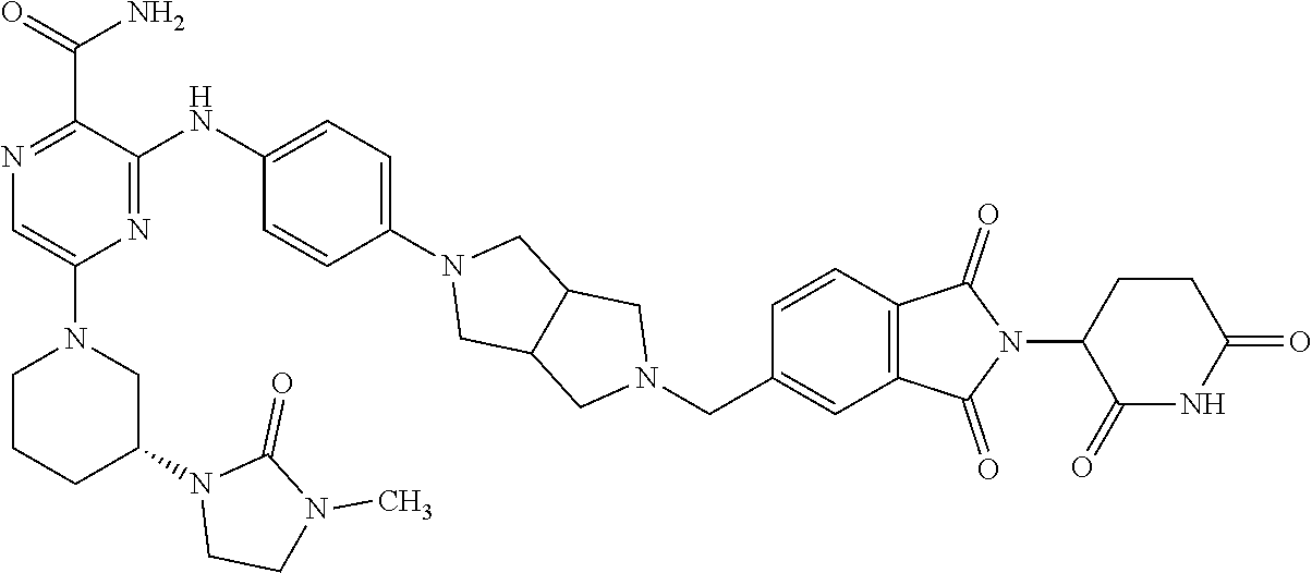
N1(C2=CC=C(NC3=NC(N4CCCC(N5C(=O)N(C)CC5)C4)=CN=C3C(=O)N)C=C2)CC2C(C1)CN(CC1=CC3=C(C=C1)C(=O)N(C1C(=O)NC(=O)CC1)C3=O)C2
